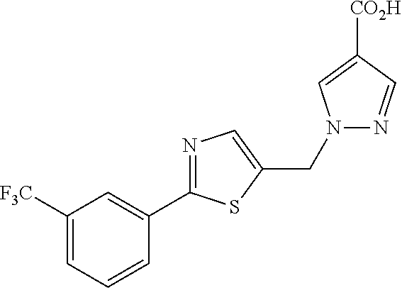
N1=C(C2=CC([F3C])=CC=C2)SC(CN2N=CC([CO2H])=C2)=C1
